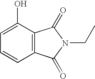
C12=C(C(O)=CC=C1)C(=O)N(CC)C2=O
